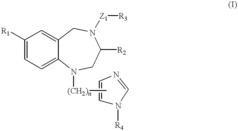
C1=C2C(=CC([R1])=C1)CN([Z1][R3])C([R2])CN2[(CH2)n]C.C1=CN=CN1[R4]
